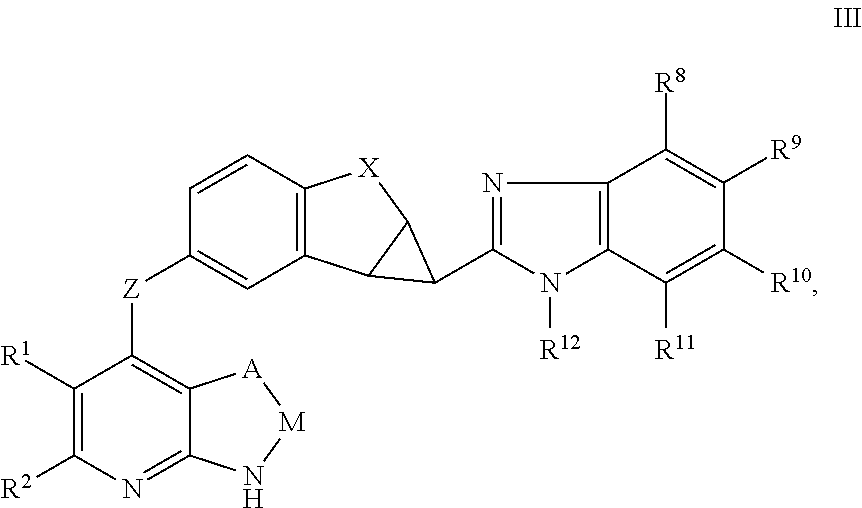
C1([R1])=C([R2])N=C2C(=C1[Z]C1=CC3=C([X]C4C3C4C3=NC4=C(N3[R12])C([R11])=C([R10])C([R9])=C4[R8])C=C1)[A][M]N2
